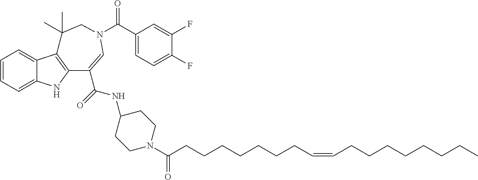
C1=CC=C2C(=C1)C1=C(N2)C(C(=O)NC2CCN(C(CCCCCCCC=CCCCCCCCC)=O)CC2)=CN(C(C2=CC=C(F)C(F)=C2)=O)CC1(C)C
